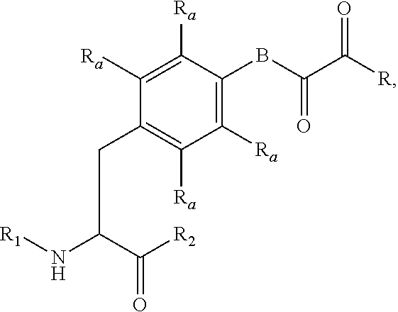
C(C(N[R1])C([R2])=O)C1=C([Ra])C([Ra])=C(BC(=O)C([R])=O)C([Ra])=C1[Ra]
